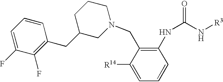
C1([R14])=CC=CC(NC(=O)N[R3])=C1CN1CCCC(CC2=C(F)C(F)=CC=C2)C1
